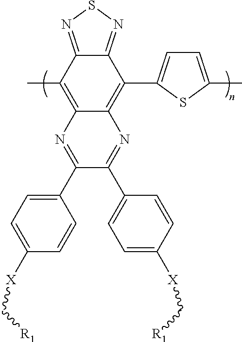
C12=NSN=C1C(C1=CC=C(C)S1)=C1C(=C2C)N=C(C2=CC=C([X]C[R1])C=C2)C(C2=CC=C([X]C[R1])C=C2)=N1
